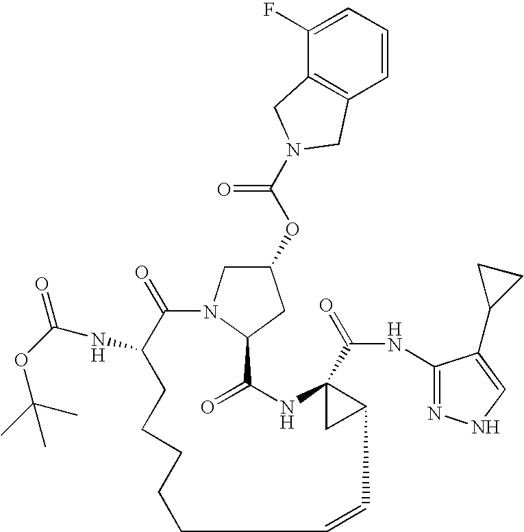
O(C1CN2C(C1)C(=O)NC1(C(=O)NC3=NNC=C3C3CC3)CC1C=CCCCCCC(NC(OC(C)(C)C)=O)C2=O)C(=O)N1CC2=C(C=CC=C2F)C1
